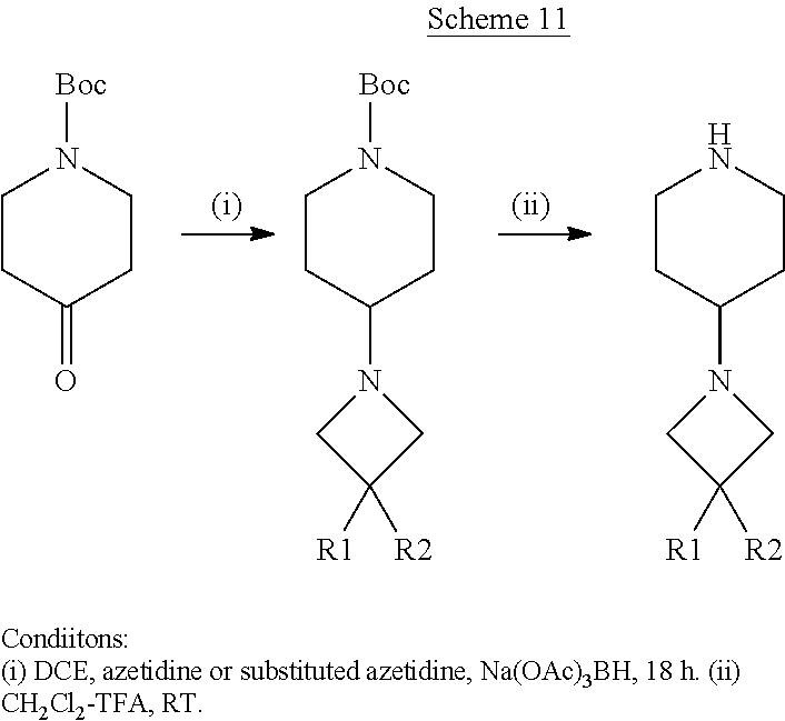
C1CC(=O)CCN1[Boc].C1CC(N2CC([R2])([R1])C2)CCN1[Boc].C1CC(N2CC([R2])([R1])C2)CCN1
